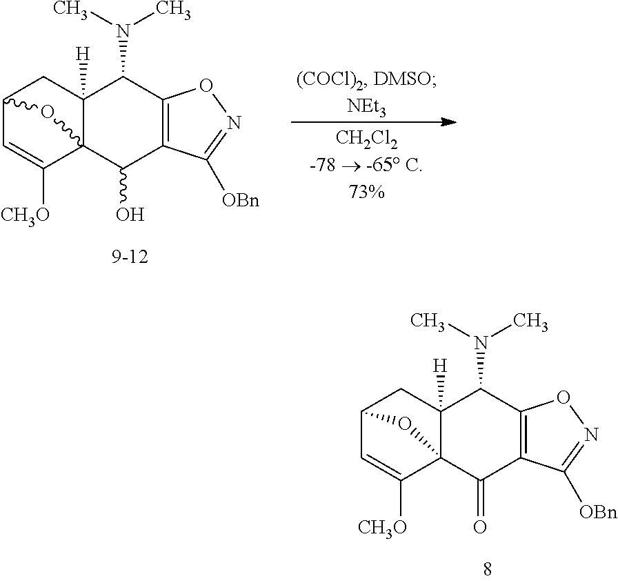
C1C2([H])C(N(C)C)C3=C(C([OBn])=NO3)C(=O)C23C([CH3O])=CC1O3.C1C2([H])C(N(C)C)C3=C(C([OBn])=NO3)C(O)C23C([CH3O])=CC1O3
